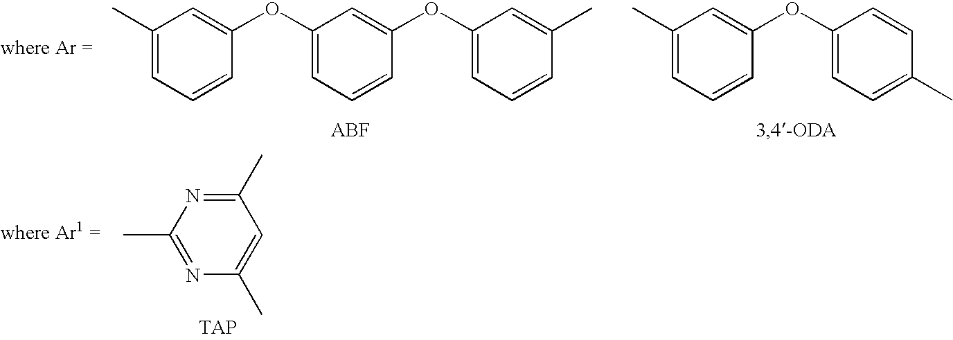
C1(C)=CC=CC(OC2=CC=CC(OC3=CC=CC(C)=C3)=C2)=C1.C1(C)=NC(C)=CC(C)=N1.CC1=CC=CC(OC2=CC=C(C)C=C2)=C1
